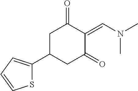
C1C(C2=CC=CS2)CC(=O)C(=CN(C)C)C1=O
